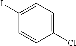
C1(I)=CC=C(Cl)C=C1
